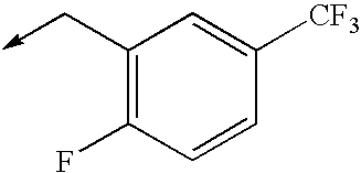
C1(C->C)=C(F)C=CC([CF3])=C1
